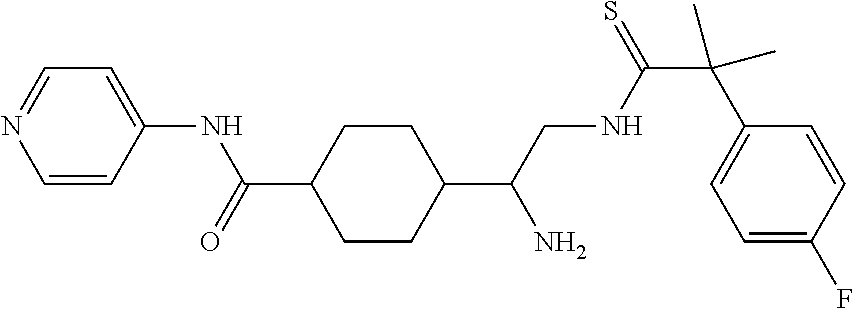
C1(C(CNC(C(C2=CC=C(F)C=C2)(C)C)=S)N)CCC(C(=O)NC2=CC=NC=C2)CC1
